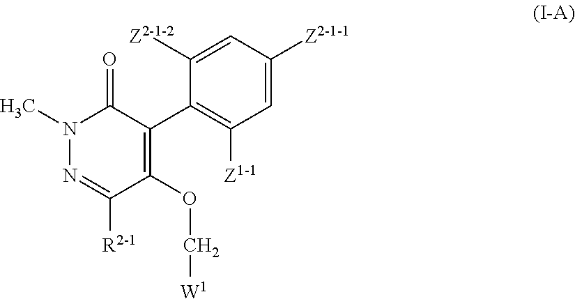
N1(C)N=C([R2-1])C(OC[W1])=C(C2=C([Z1-1])C=C([Z2-1-1])C=C2[Z2-1-2])C1=O
